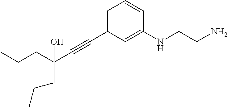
C(C#CC1=CC=CC([NH]CCN)=C1)(CCC)(CCC)O
